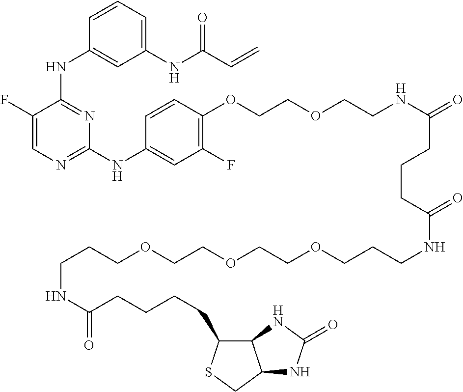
C1=C(F)C(NC2=CC(NC(C=C)=O)=CC=C2)=NC(NC2=CC(F)=C(OCCOCCNC(CCCC(NCCCOCCOCCOCCCNC(CCCCC3C4C(CS3)NC(=O)N4)=O)=O)=O)C=C2)=N1
